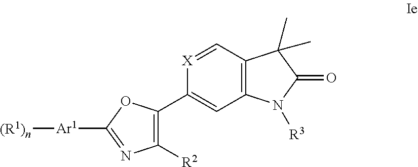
[X]1=CC2=C(C=C1C1=C([R2])N=C([Ar1][(R1)n])O1)N([R3])C(=O)C2(C)C
